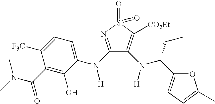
N(C(C1=C(O)C(N(C2=NS(=O)(=O)C([CO2Et])=C2N([H])C(CC)C2=CC=C(C)O2)[H])=CC=C1[F3C])=O)(C)C
